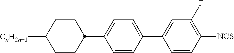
C1CC(C2=CC=C(C3=CC(F)=C([NCS])C=C3)C=C2)CCC1[CnH2n+1]
